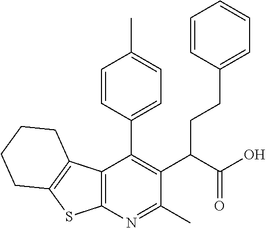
C12=C(N=C(C)C(C(C(O)=O)CCC3=CC=CC=C3)=C1C1=CC=C(C)C=C1)SC1=C2CCCC1
